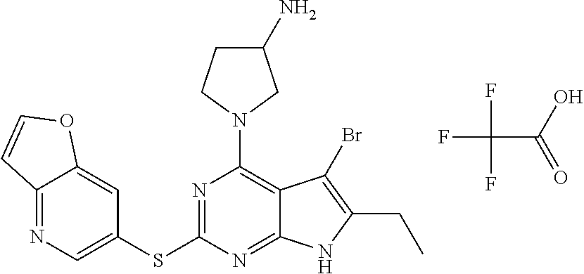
FC(C(O)=O)(F)F.C12=NC=C(SC3=NC(N4CC(N)CC4)=C4C(=N3)NC(CC)=C4Br)C=C1OC=C2
